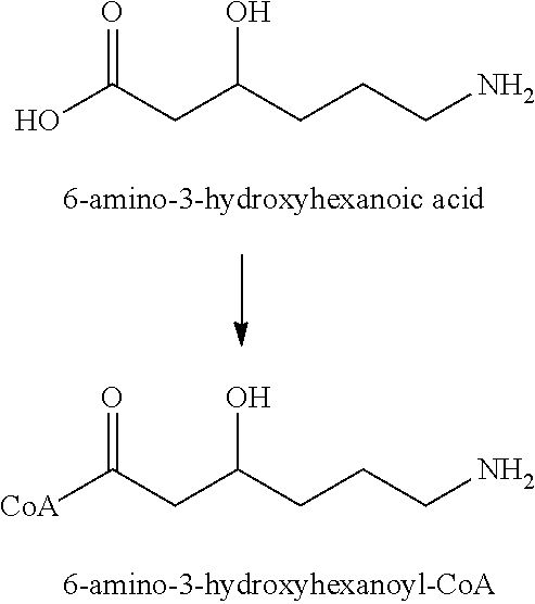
OC(=O)CC(O)CCCN.[CoA]C(=O)CC(O)CCCN
